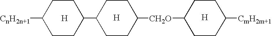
[H].[H].[H].[CnH2n+1]C1CCC(C2CCC([CH2O]C3CCC([CmH2m+1])CC3)CC2)CC1
